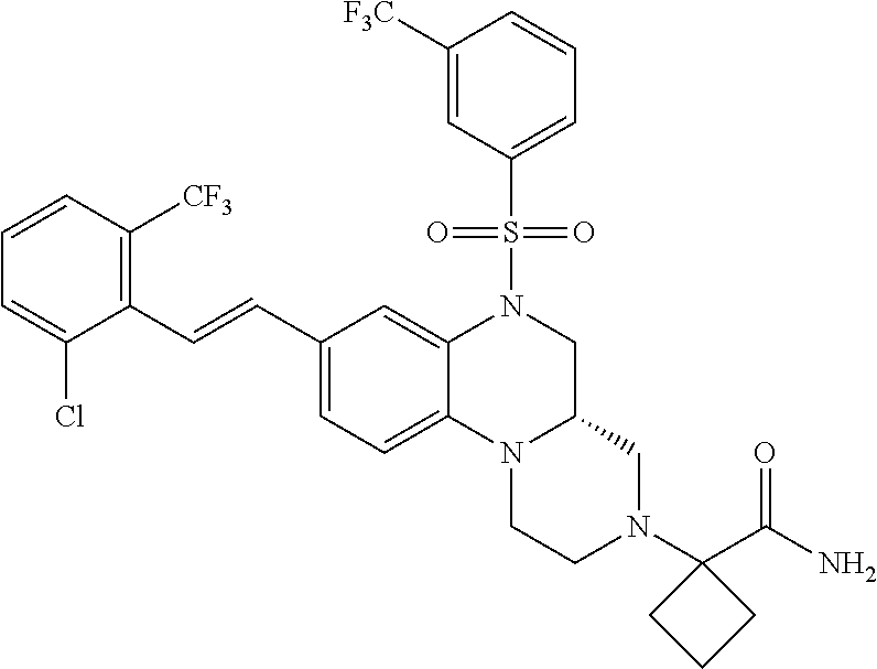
C(C1=CC=C2C(=C1)N(S(=O)(=O)C1=CC=CC([F3C])=C1)CC1N2CCN(C2(C(N)=O)CCC2)C1)=CC1=C([CF3])C=CC=C1Cl
